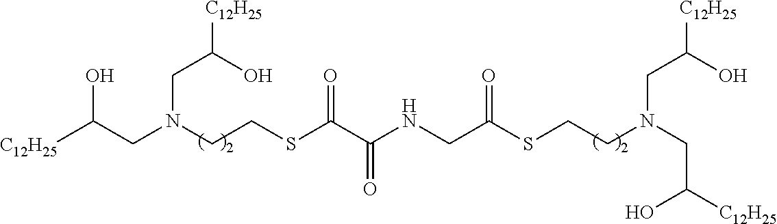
C(CN(CC(O)[C12H25])CCSC(=O)CNC(C(=O)SCCN(CC(O)[C12H25])CC(O)[C12H25])=O)(O)[C12H25]
